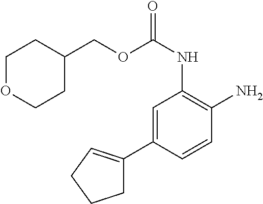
C1=C(C2=CCCC2)C=CC(N)=C1NC(=O)OCC1CCOCC1
